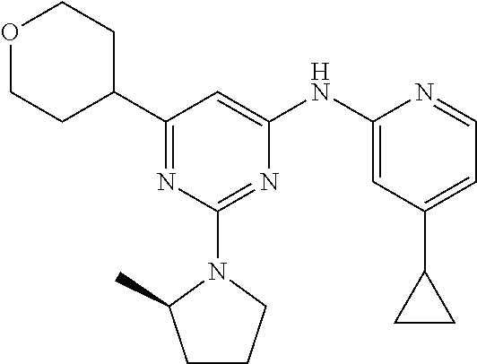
C1(N2C(C)CCC2)=NC(NC2=CC(C3CC3)=CC=N2)=CC(C2CCOCC2)=N1
